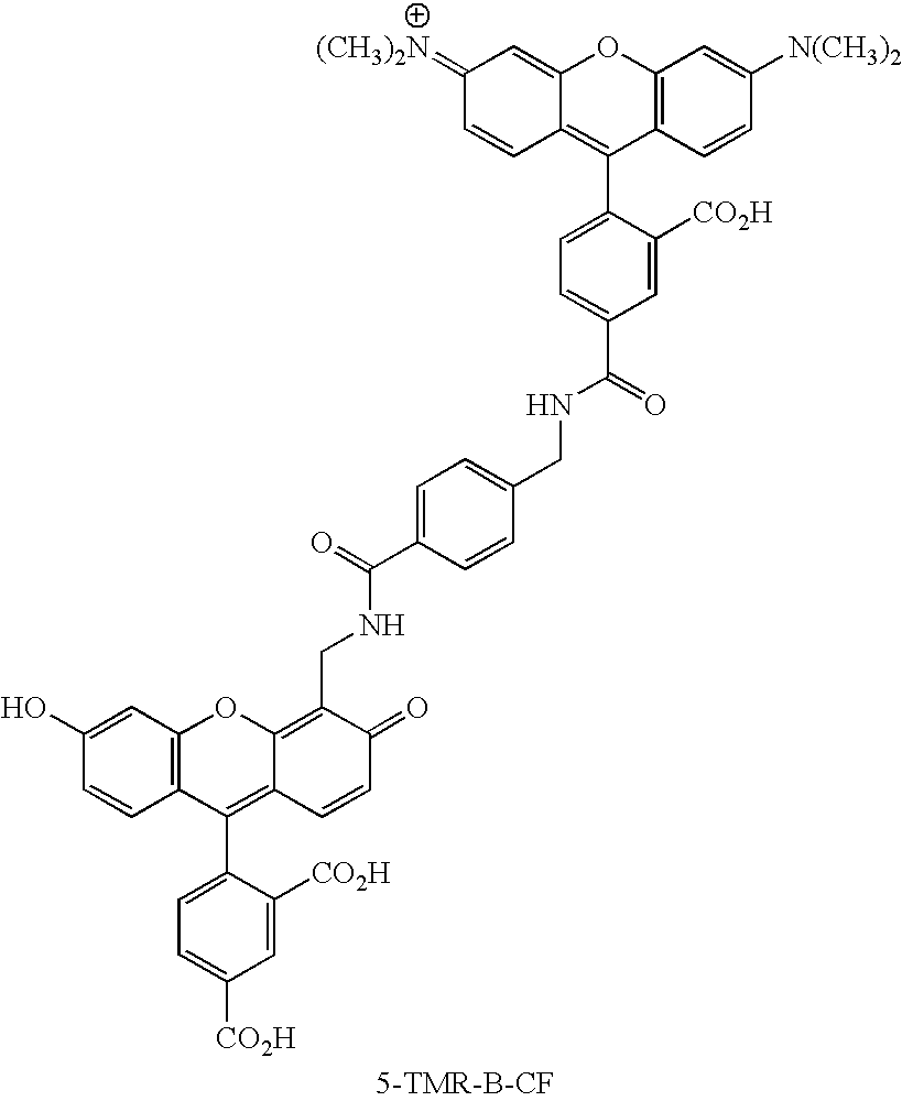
C12=C(C=CC([N(CH3)2])=C1)C(C1=CC=C(C(NCC3=CC=C(C(=O)NCC4=C5C(=C(C6=CC=C([CO2H])C=C6[CO2H])C6=C(O5)C=C(O)C=C6)C=CC4=O)C=C3)=O)C=C1[CO2H])=C1C(=CC(=[(CH3)2N])C=C1)O2
